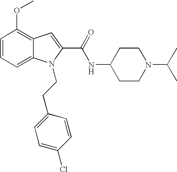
C1=CC=C2C(=C1OC)C=C(C(=O)NC1CCN(C(C)C)CC1)N2CCC1=CC=C(Cl)C=C1
